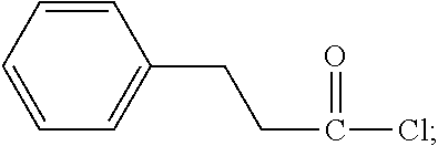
C1=CC=CC=C1CCC(=O)Cl
